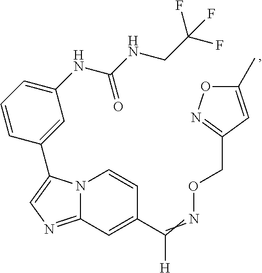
N12C(=NC=C1C1=CC(NC(NCC(F)(F)F)=O)=CC=C1)C=C(C(=NOCC1=NOC(C)=C1)[H])C=C2
